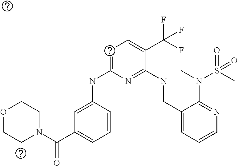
N(C1=CC=C(C(F)(F)F)C(NCC2=CC=CN=C2N(S(=O)(C)=O)C)=N1)C1=CC(C(N2CCOCC2)=O)=CC=C1
